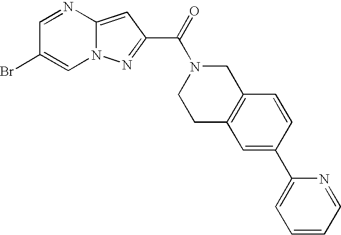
N12C(=CC(C(=O)N3CCC4=C(C3)C=CC(C3=CC=CC=N3)=C4)=N1)N=CC(Br)=C2
